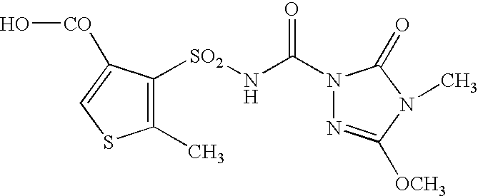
C1(C)=C([SO2]NC(=O)N2N=C([OCH3])N(C)C2=O)C([CO]O)=CS1
